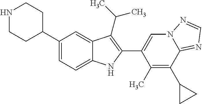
N1CCC(C2=CC=C3C(=C2)C(C(C)C)=C(C2=CN4C(=NC=N4)C(C4CC4)=C2C)N3)CC1
